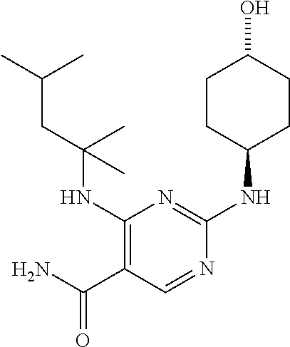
C(NC1=C(C(N)=O)C=NC(NC2CCC(O)CC2)=N1)(CC(C)C)(C)C
